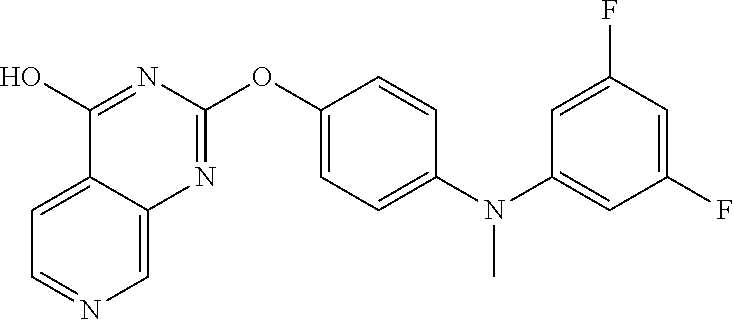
C12=CC=NC=C1N=C(OC1=CC=C(N(C3=CC(F)=CC(F)=C3)C)C=C1)N=C2O
